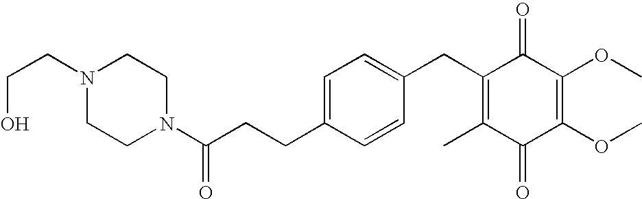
C1(=O)C(C)=C(CC2=CC=C(CCC(=O)N3CCN(CCO)CC3)C=C2)C(=O)C(OC)=C1OC
